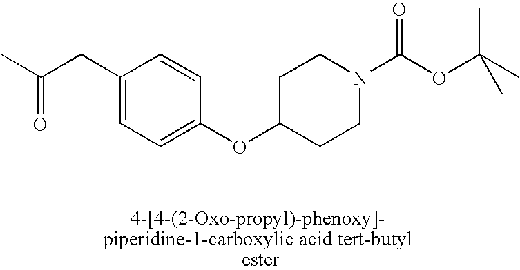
C1(CC(C)=O)=CC=C(OC2CCN(C(OC(C)(C)C)=O)CC2)C=C1
